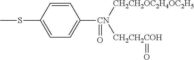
CSC1=CC=C([CN]([CH2CH2OC2H4OC2H5])([CH2CH2COH]=O)=O)C=C1
